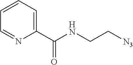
C1=C(C(NCC[N3])=O)N=CC=C1
